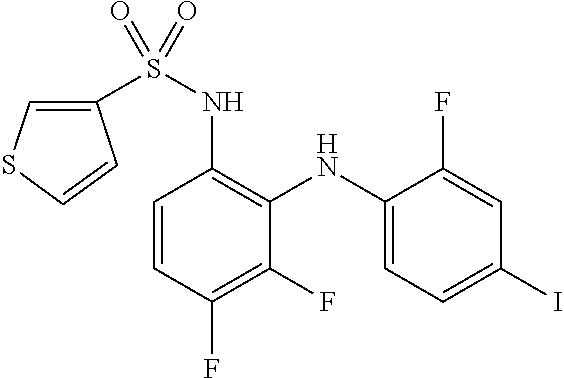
C1(NS(C2=CSC=C2)(=O)=O)=C(NC2=CC=C(I)C=C2F)C(F)=C(F)C=C1
